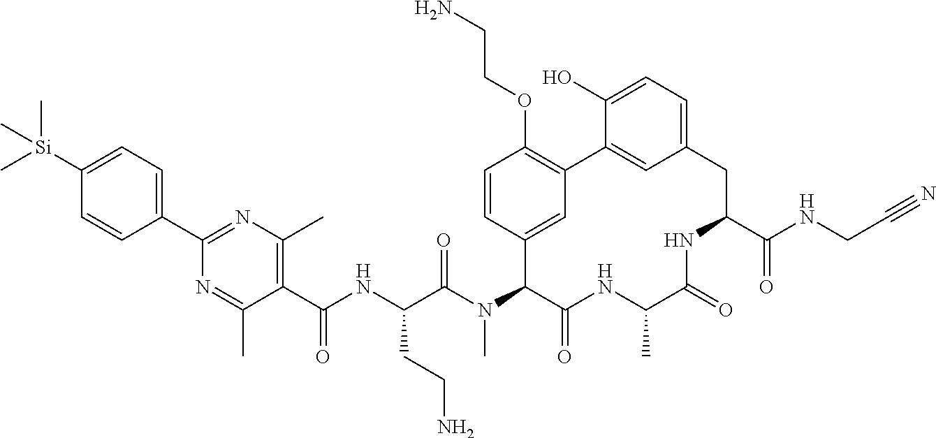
C1(C(NC(C(N(C2C(=O)NC(C)C(=O)NC(C(NCC#N)=O)CC3=CC=C(O)C(=C3)C3=C(OCCN)C=CC2=C3)C)=O)CCN)=O)=C(C)N=C(C2=CC=C([Si](C)(C)C)C=C2)N=C1C
